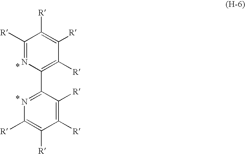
C1([R])=NC(C2=NC([R])=C([R])C([R])=C2[R])=C([R])C([R])=C1[R]
